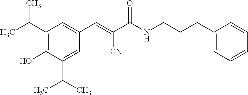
C1(C(C)C)=C(O)C(C(C)C)=CC(C=C(C(NCCCC2=CC=CC=C2)=O)[CN])=C1
